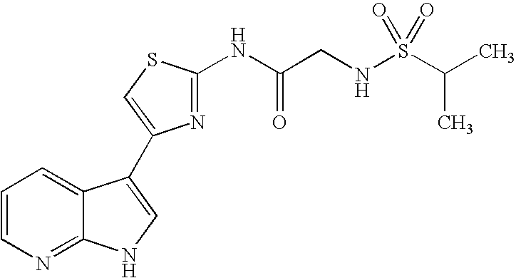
C1=CN=C2C(=C1)C(C1=CSC(NC(=O)CNS(C(C)C)(=O)=O)=N1)=CN2
